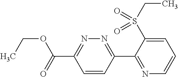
C1=CC(C2=NC=CC=C2S(CC)(=O)=O)=NN=C1C(OCC)=O
